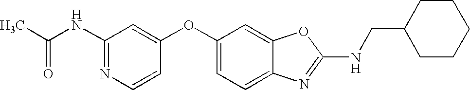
C1(NC(C)=O)=NC=CC(OC2=CC=C3C(=C2)OC(NCC2CCCCC2)=N3)=C1
